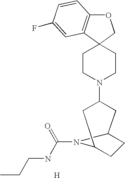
O1C2=C(C3(C1)CCN(C1CC4CCC(C1)N4C(=O)NCCC)CC3)C=C(F)C=C2.[H]
